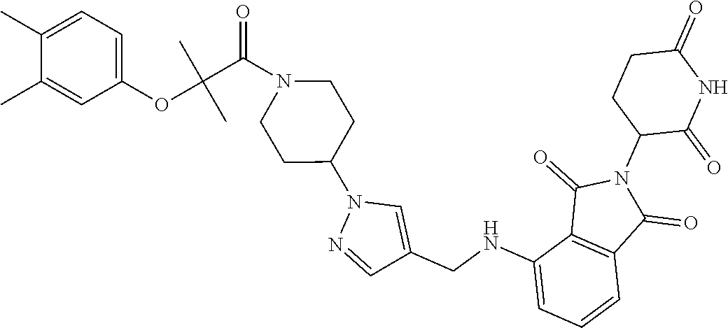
C1(NCC2=CN(C3CCN(C(C(OC4=CC=C(C)C(C)=C4)(C)C)=O)CC3)N=C2)=CC=CC2=C1C(=O)N(C1C(=O)NC(=O)CC1)C2=O
